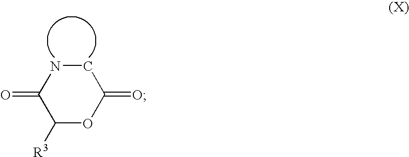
C1([R3])OC(=O)CNC1=O
